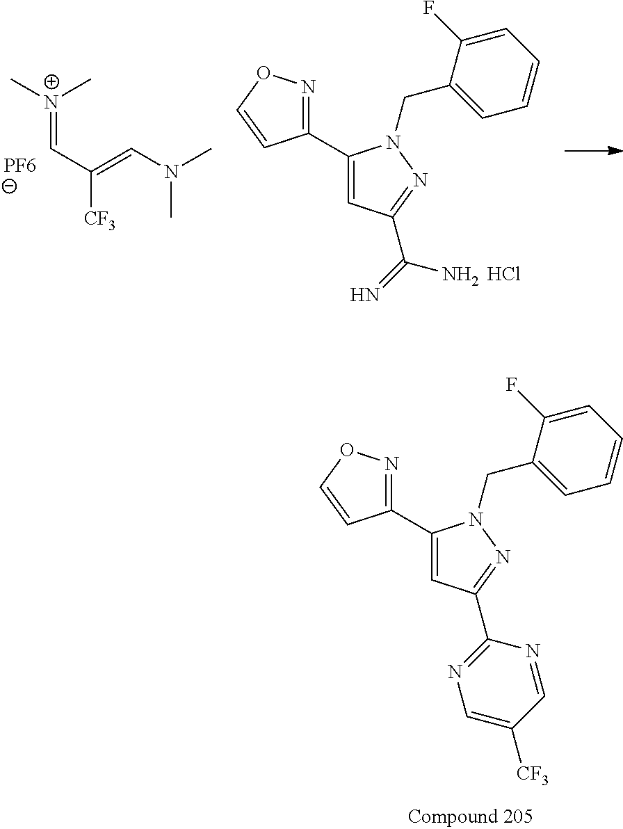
C[N+](C)=CC([CF3])=CN(C)C.[PF6].C1(C2=CC(C(N)=N)=NN2CC2=CC=CC=C2F)=NOC=C1.Cl.C1(C2=CC(C3=NC=C([CF3])C=N3)=NN2CC2=CC=CC=C2F)=NOC=C1
